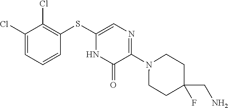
N1(C2=NC=C(SC3=C(Cl)C(Cl)=CC=C3)NC2=O)CCC(CN)(F)CC1
